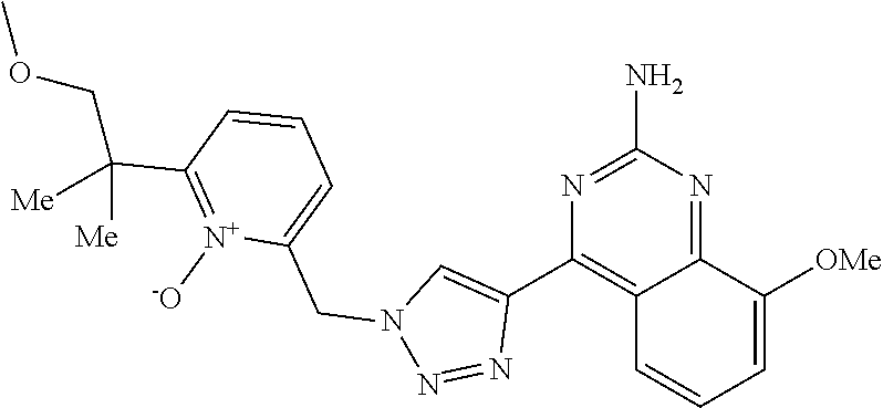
C12=NC(N)=NC(C3=CN(CC4=CC=CC(C([Me])([Me])COC)=[N+]4[-O])N=N3)=C1C=CC=C2[OMe]
